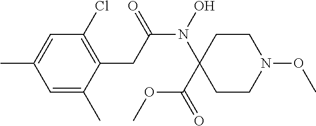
C1=C(C)C=C(C)C(CC(N(O)C2(C(=O)OC)CCN(OC)CC2)=O)=C1Cl
